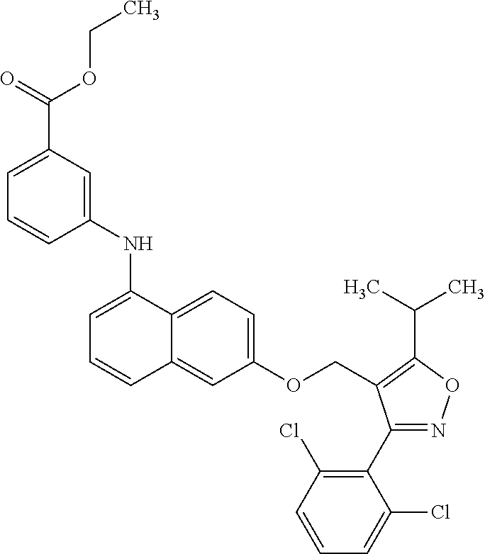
C1=C(C(=O)OCC)C=C(NC2=CC=CC3=CC(OCC4=C(C(C)C)ON=C4C4=C(Cl)C=CC=C4Cl)=CC=C23)C=C1
